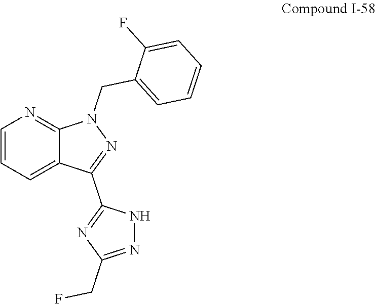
C1=CC=C2C(=N1)N(CC1=CC=CC=C1F)N=C2C1=NC(CF)=NN1
